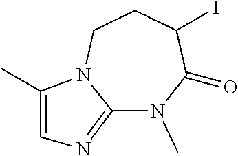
C12=NC=C(C)N1CCC(I)C(=O)N2C
